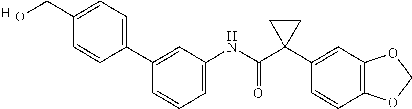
C1=C(NC(C2(C3=CC4=C(C=C3)OCO4)CC2)=O)C=C(C2=CC=C(CO)C=C2)C=C1.[H]
